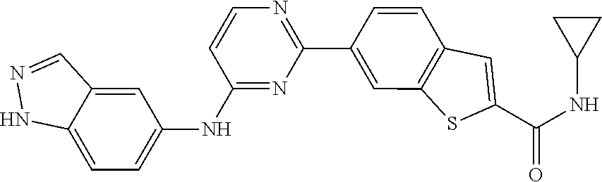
C1C(NC(C2=CC3=C(C=C(C4=NC=CC(NC5=CC=C6NN=CC6=C5)=N4)C=C3)S2)=O)C1
